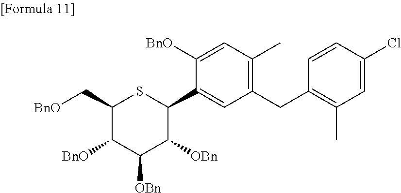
C1(C[BnO])C([BnO])C([OBn])C([OBn])C(C2=CC(CC3=C(C)C=C(Cl)C=C3)=C(C)C=C2[BnO])S1
